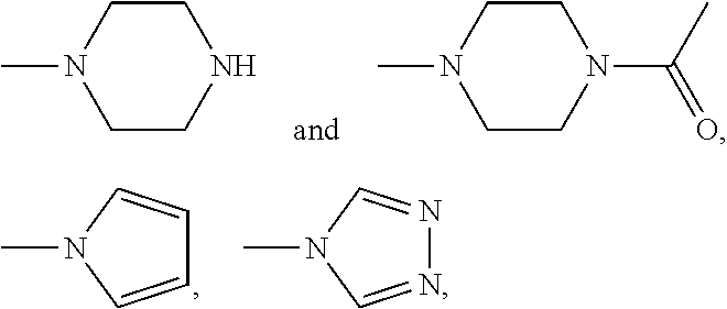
N1CCN(C)CC1.N1(C(C)=O)CCN(C)CC1.C1=CN(C)C=C1.N1=CN(C)C=N1
